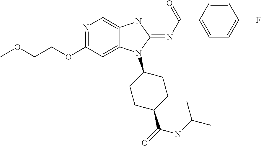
N1=C(OCCOC)C=C2C(=C1)NC(=NC(C1=CC=C(F)C=C1)=O)N2C1CCC(C(=O)NC(C)C)CC1
